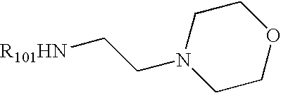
[R101HN]CCN1CCOCC1
